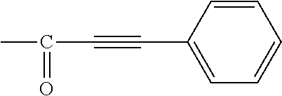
C1(C#CC(C)=O)=CC=CC=C1
